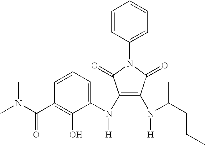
C1=CC(C(N(C)C)=O)=C(O)C(N(C2=C(N([H])C(CCC)C)C(=O)N(C3=CC=CC=C3)C2=O)[H])=C1
